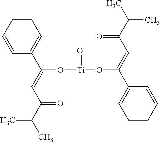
C1=CC=CC(C(=CC(C(C)C)=O)O[Ti](=O)OC(=CC(=O)C(C)C)C2=CC=CC=C2)=C1
